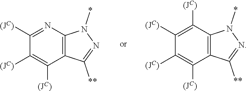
C1([(JC)])=NC2=C(C([(JC)])=C1[(JC)])C([**])=NN2*.C1([(JC)])=C([(JC)])C2=C(C([(JC)])=C1[(JC)])C([**])=NN2*
